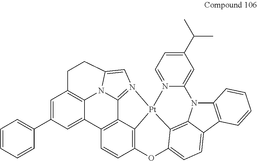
C12=CC(C3=CC=CC=C3)=CC3=C1N1C4=N([Pt]56C7=C(C=CC2=C74)OC2=CC=C4C(=C25)N(C2=C4C=CC=C2)C2=CC(C(C)C)=CC=N26)C=C1CC3
